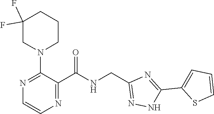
N1=C(C(NCC2=NNC(C3=CC=CS3)=N2)=O)C(N2CCCC(F)(F)C2)=NC=C1
